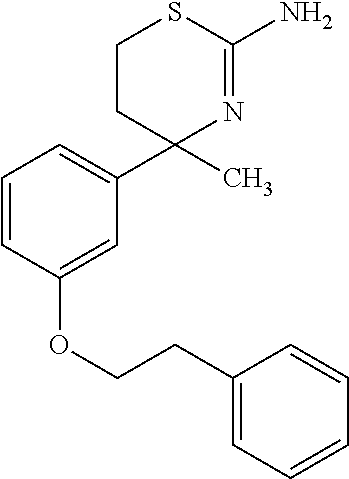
C1=C(OCCC2=CC=CC=C2)C=CC=C1C1(C)N=C(N)SCC1
